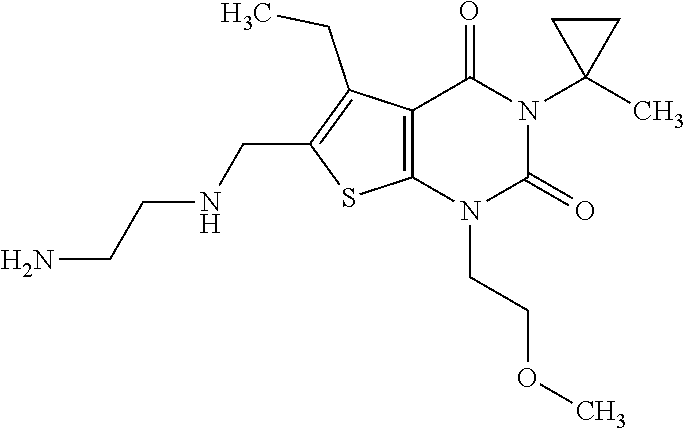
C12=C(N(CCOC)C(=O)N(C3(C)CC3)C1=O)SC(CNCCN)=C2CC
